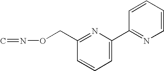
C1=C(C2=NC=CC=C2)N=C(CON=C)C=C1
